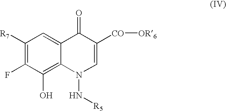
C1([R7])=C(F)C(O)=C2C(=C1)C(=O)C([CO][OR6])=CN2N[R5]
